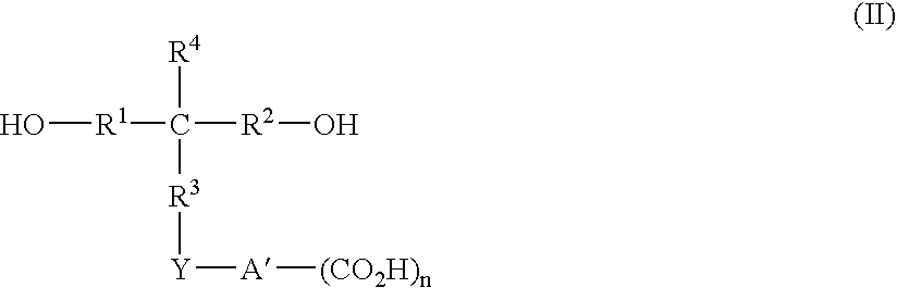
O[R1]C([R2]O)([R3][Y][A][(CO2H)n])[R4]
